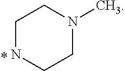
C1NCCN(C)C1
